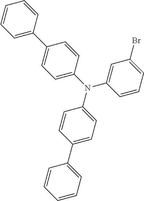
N(C1=CC=C(C2=CC=CC=C2)C=C1)(C1=CC=C(C2=CC=CC=C2)C=C1)C1=CC(Br)=CC=C1
